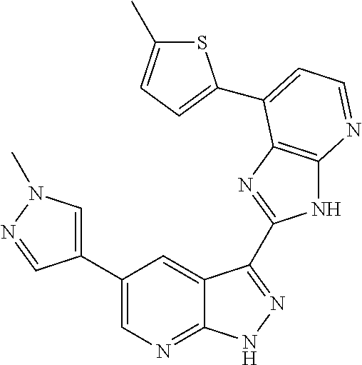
C1(C2=CN(C)N=C2)=CN=C2C(=C1)C(C1=NC3=C(N1)N=CC=C3C1=CC=C(C)S1)=NN2
